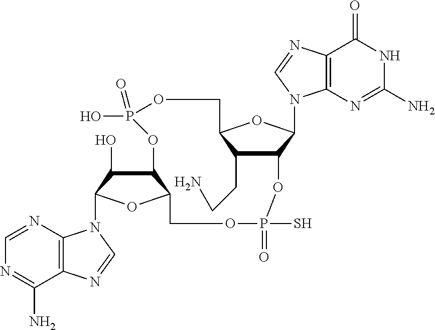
C1=NC2=C(C(N)=N1)N=CN2C1C(O)C2C(O1)COP(S)(=O)OC1C(CCN)C(OC1N1C3=C(C(=O)NC(N)=N3)N=C1)COP(O)(=O)O2
